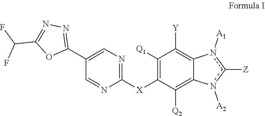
[Z]c1n([A1])C2=C([Y])C([Q1])=C([X]C3=NC=C(C4=NN=C(C(F)F)O4)C=N3)C([Q2])=C2n1[A2]
